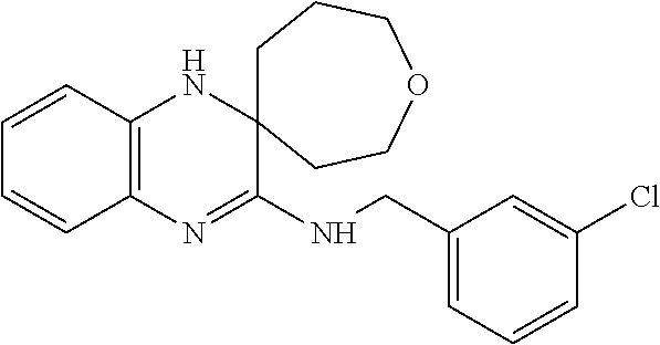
C1=CC2=C(C=C1)N=C(NCC1=CC=CC(Cl)=C1)C1(N2)CCCOCC1
